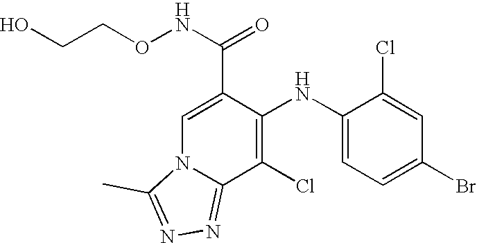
C1=C(C(NOCCO)=O)C(NC2=CC=C(Br)C=C2Cl)=C(Cl)C2=NN=C(C)N12
